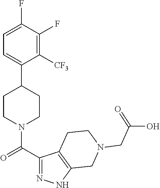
C1=C(F)C(F)=C([CF3])C(C2CCN(C(C3=NNC4=C3CCN(CC(O)=O)C4)=O)CC2)=C1
